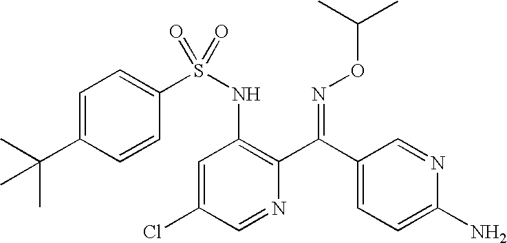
C1=C(C(C)(C)C)C=CC(S(NC2=C(C(C3=CC=C(N)N=C3)=NOC(C)C)N=CC(Cl)=C2)(=O)=O)=C1
